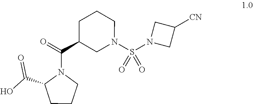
OC(C1CCCN1C(C1CN(S(N2CC([CN])C2)(=O)=O)CCC1)=O)=O
